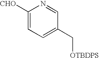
C1([CHO])=CC=C(C[OTBDPS])C=N1
